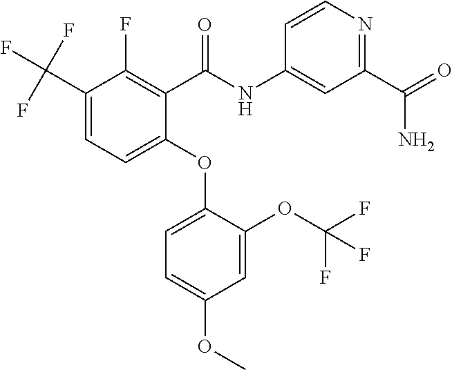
C1(C(F)(F)F)=CC=C(OC2=CC=C(OC)C=C2OC(F)(F)F)C(C(NC2=CC(C(=O)N)=NC=C2)=O)=C1F
